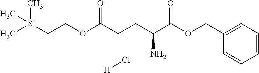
C1=CC=C(COC(C(CCC(OCC[Si](C)(C)C)=O)N)=O)C=C1.[H]Cl
